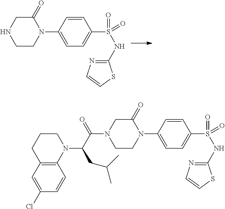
N1(C2=CC=C(S(=O)(NC3=NC=CS3)=O)C=C2)C(=O)CNCC1.N1(C2=CC=C(S(=O)(NC3=NC=CS3)=O)C=C2)C(=O)CN(C(=O)C(CC(C)C)N2CCCC3=C2C=CC(Cl)=C3)CC1
